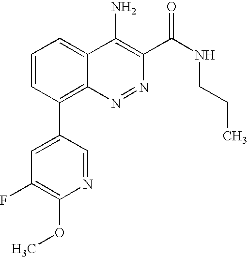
N1=CC(C2=C3C(=CC=C2)C(N)=C(C(=O)NCCC)N=N3)=CC(F)=C1OC
